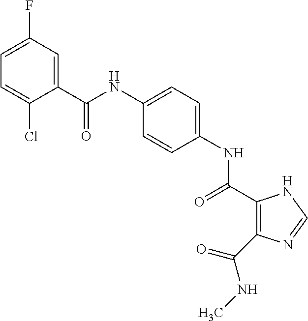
C(NC1=CC=C(NC(=O)C2=C(C(NC)=O)N=CN2)C=C1)(=O)C1=CC(F)=CC=C1Cl
